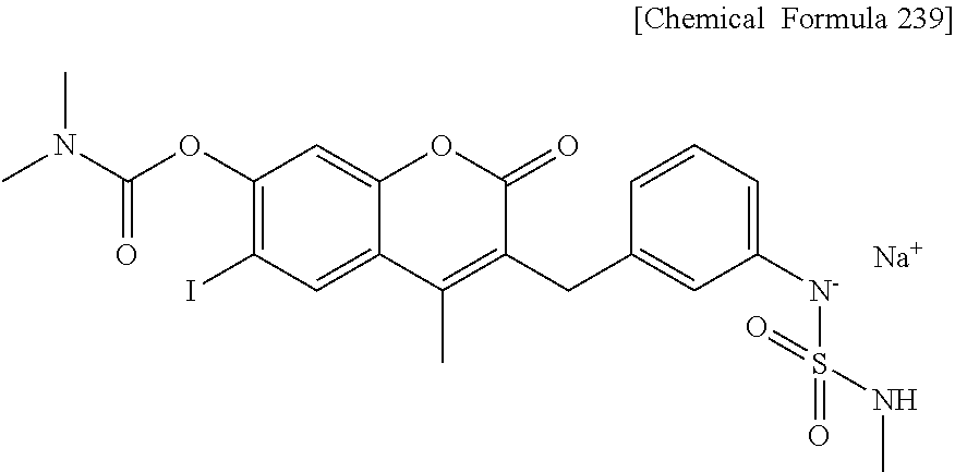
C12=CC(I)=C(OC(N(C)C)=O)C=C1OC(=O)C(CC1=CC([N-]S(NC)(=O)=O)=CC=C1)=C2C.[Na]
